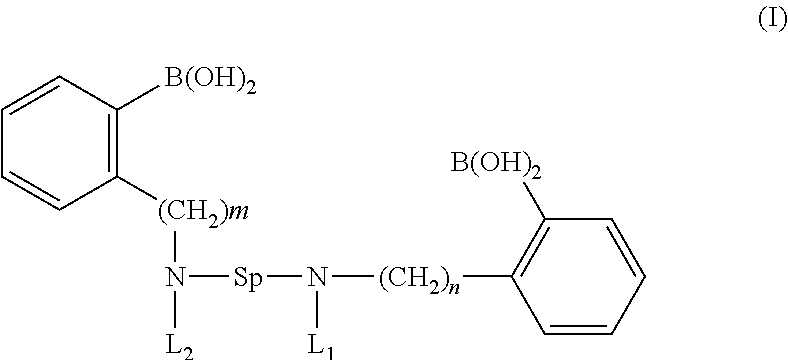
C1([(CH2)m]N([L2])[Sp]N([L1])[(CH2)n]C2=C([B(OH)2])C=CC=C2)=C([B(OH)2])C=CC=C1
